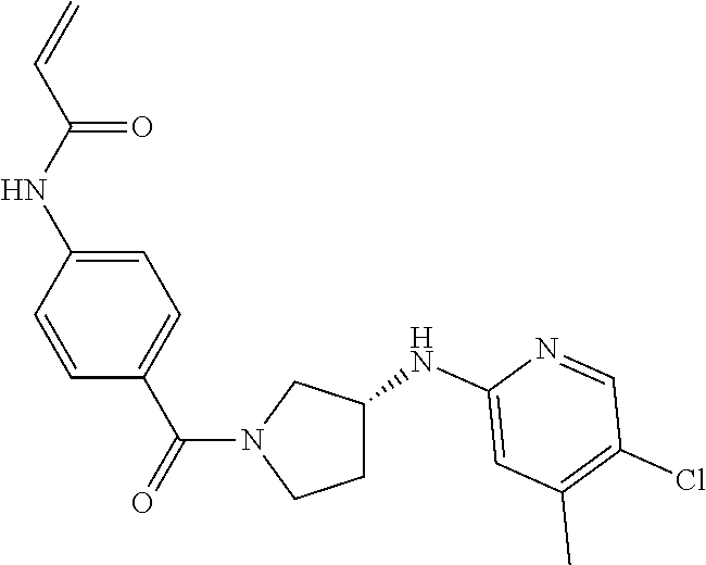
C1=CC(NC(C=C)=O)=CC=C1C(=O)N1CCC(NC2=CC(C)=C(Cl)C=N2)C1
